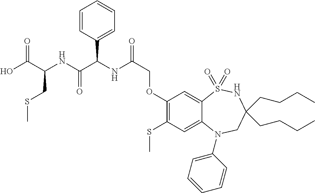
C1(OCC(NC(C(NC(C(O)=O)CSC)=O)C2=CC=CC=C2)=O)=C(SC)C=C2C(=C1)S(=O)(=O)NC(CCCC)(CCCC)CN2C1=CC=CC=C1
